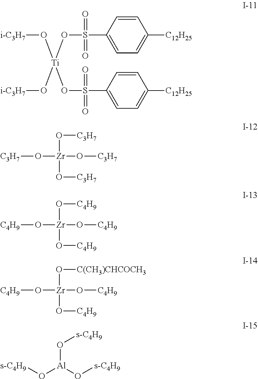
O(S(C1=CC=C([C12H25])C=C1)(=O)=O)[Ti](OS(C1=CC=C([C12H25])C=C1)(=O)=O)(O[i-C3H7])O[i-C3H7].O([Zr](O[C3H7])(O[C3H7])O[C3H7])[C3H7].O([Zr](O[C4H9])(O[C4H9])O[C4H9])[C4H9].O([Zr](O[C4H9])(O[C(CH3)CHCOCH3])O[C4H9])[C4H9].O([Al](O[s-C4H9])O[s-C4H9])[s-C4H9]
